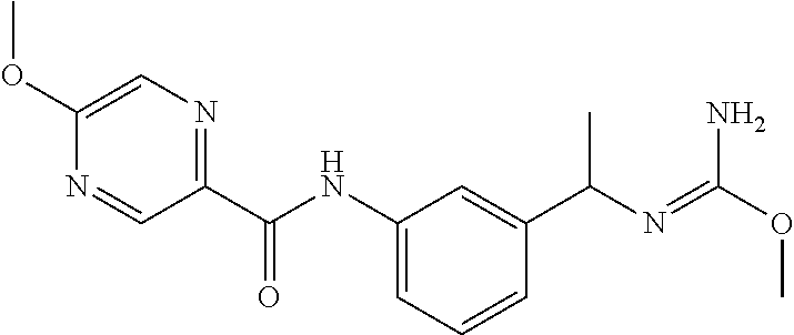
C1=C(OC)N=CC(C(NC2=CC=CC(C(N=C(OC)N)C)=C2)=O)=N1
